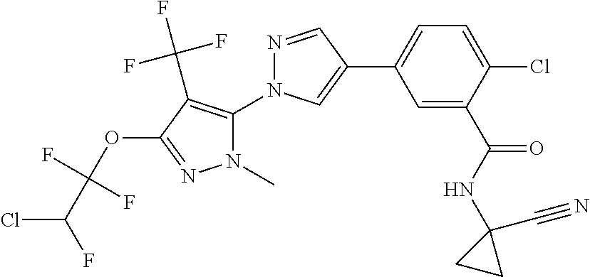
C1=C(C(NC2(C#N)CC2)=O)C(Cl)=CC=C1C1=CN(C2=C(C(F)(F)F)C(OC(C(F)Cl)(F)F)=NN2C)N=C1
